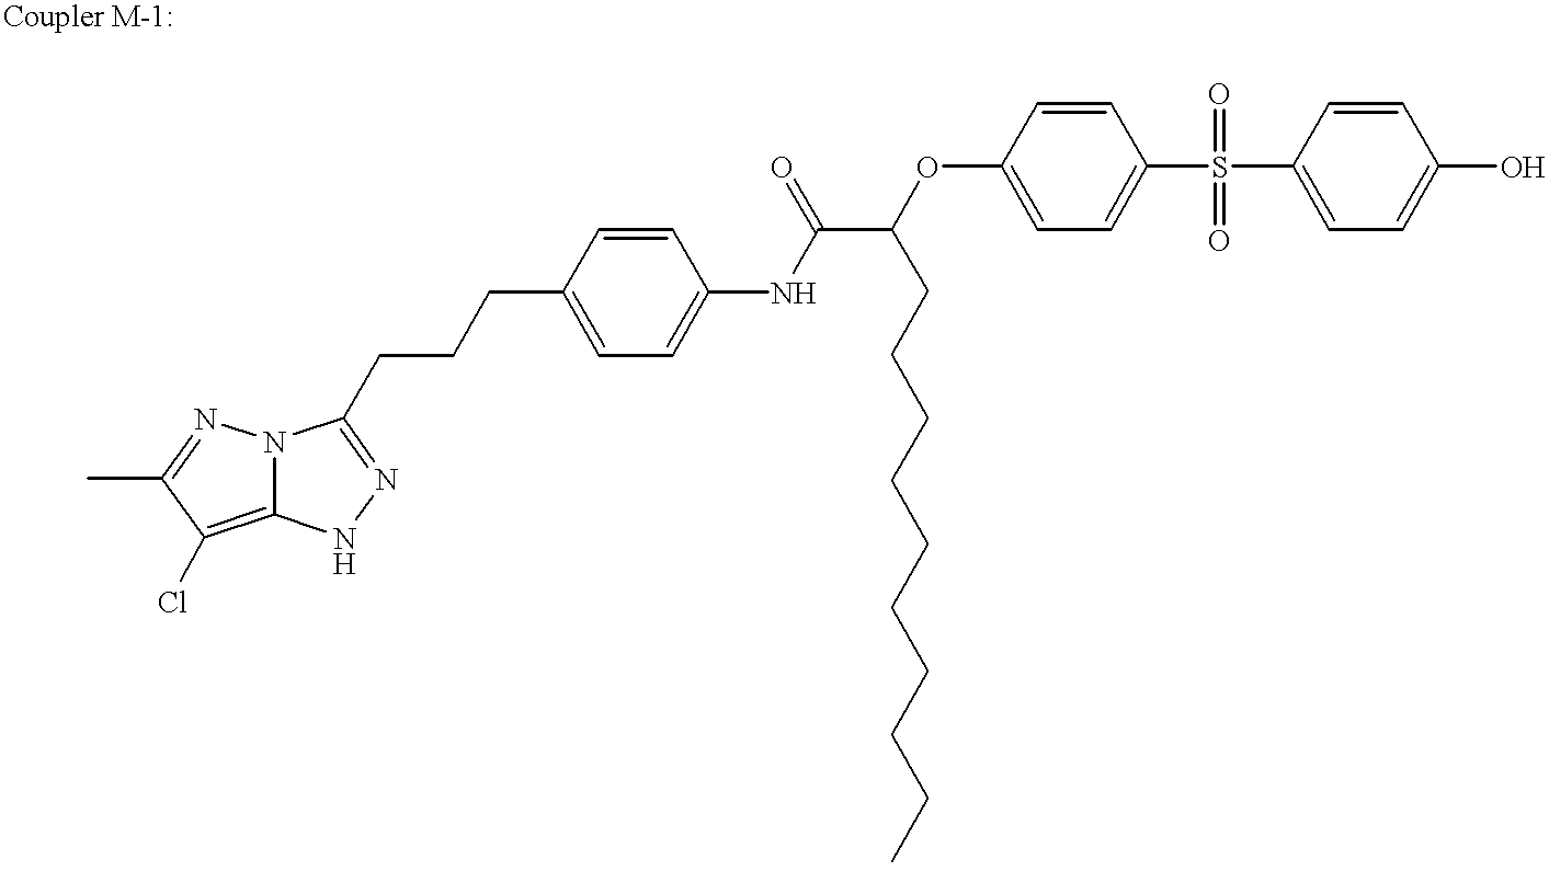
C12=C(Cl)C(C)=NN1C(CCCC1=CC=C(NC(C(OC3=CC=C(S(C4=CC=C(O)C=C4)(=O)=O)C=C3)CCCCCCCCCC)=O)C=C1)=NN2
